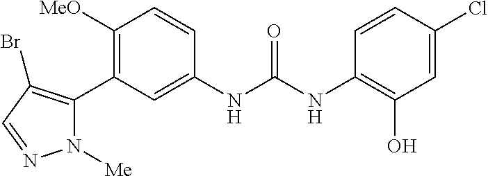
C1([OMe])=C(C2=C(Br)C=NN2[Me])C=C(NC(=O)NC2=C(O)C=C(Cl)C=C2)C=C1
